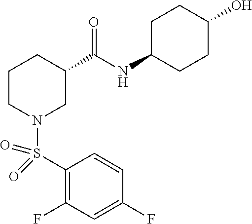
S(N1CC(C(NC2CCC(O)CC2)=O)CCC1)(C1=C(F)C=C(F)C=C1)(=O)=O
